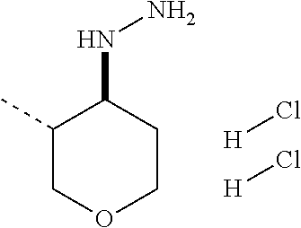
C1(C)COCCC1NN.[H]Cl.[H]Cl
